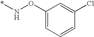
C1(ON*)=CC=CC(Cl)=C1
